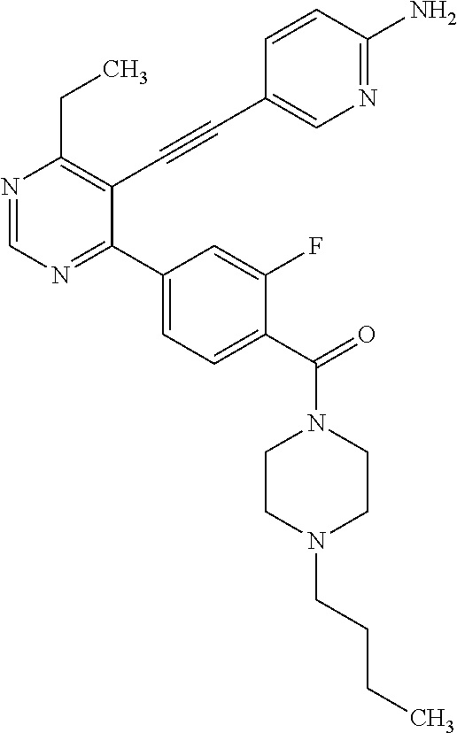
N1=CN=C(C2=CC=C(C(=O)N3CCN(CCCC)CC3)C(F)=C2)C(C#CC2=CN=C(N)C=C2)=C1CC
